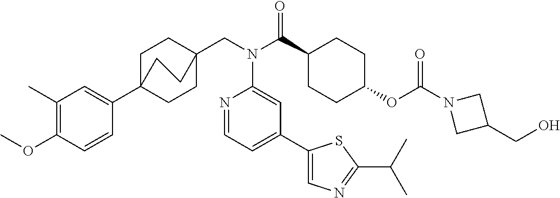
C1(C)=C(OC)C=CC(C23CCC(CN(C(C4CCC(OC(N5CC(CO)C5)=O)CC4)=O)C4=CC(C5=CN=C(C(C)C)S5)=CC=N4)(CC2)CC3)=C1
